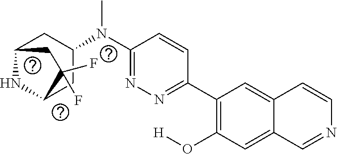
C1(C2=NN=C(N(C3CC4NC(C3)C(F)(F)C4)C)C=C2)=C(O[H])C=C2C(=C1)C=CN=C2
